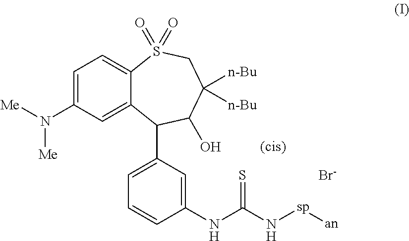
C1=C2C(=CC=C1N([Me])[Me])S(=O)(=O)CC([n-Bu])([n-Bu])C(O)C2C1=CC=CC(NC(N[sp][an])=S)=C1.[Br-]
